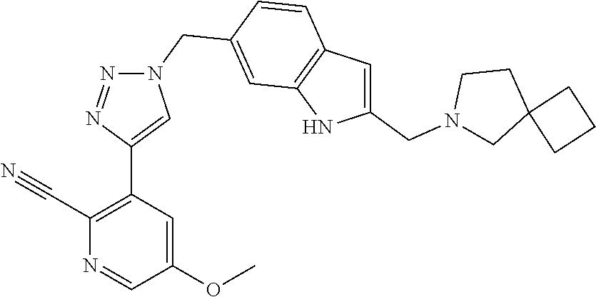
C1(C#N)=C(C2=CN(CC3=CC4=C(C=C3)C=C(CN3CC5(CC3)CCC5)N4)N=N2)C=C(OC)C=N1
